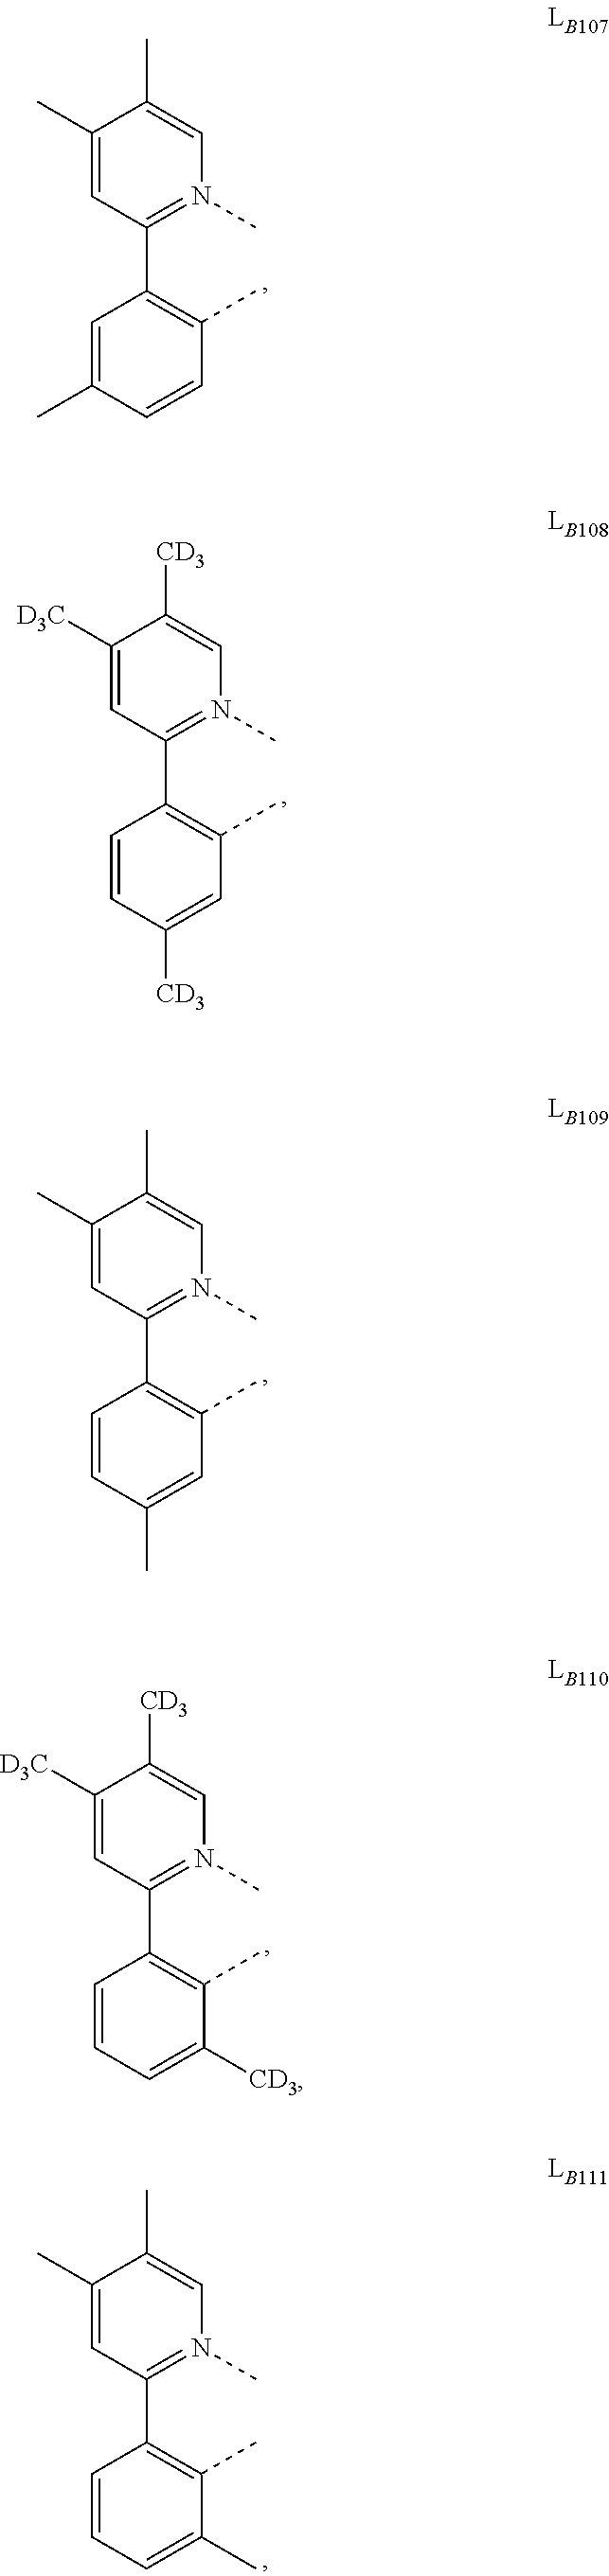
C1(C)=CN(C)=C(C2=C(C)C=CC(C)=C2)C=C1C.C1([CD3])=CN(C)=C(C2=C(C)C=C([CD3])C=C2)C=C1[D3C].C1(C)=CN(C)=C(C2=C(C)C=C(C)C=C2)C=C1C.C1([CD3])=CN(C)=C(C2=C(C)C([CD3])=CC=C2)C=C1[D3C].C1(C)=CN(C)=C(C2=C(C)C(C)=CC=C2)C=C1C
